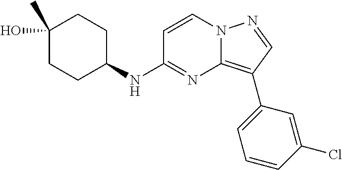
C1CC(O)(C)CCC1NC1=NC2=C(C3=CC=CC(Cl)=C3)C=NN2C=C1
